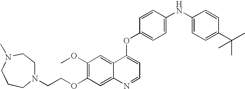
C1=CC(OC2=CC=NC3=CC(OCCN4CCN(C)CCC4)=C(OC)C=C23)=CC=C1NC1=CC=C(C(C)(C)C)C=C1
